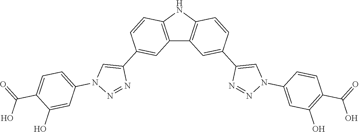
C12=C(NC3=C1C=C(C1=CN(C4=CC(O)=C(C(=O)O)C=C4)N=N1)C=C3)C=CC(C1=CN(C3=CC=C(C(=O)O)C(O)=C3)N=N1)=C2
